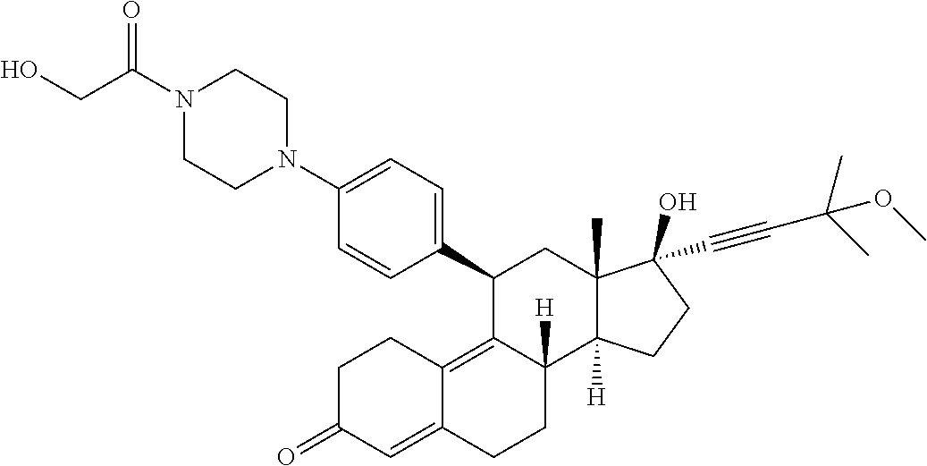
C1(C2=CC=C(N3CCN(C(CO)=O)CC3)C=C2)C2=C3C(=CC(=O)CC3)CCC2([H])C2([H])C(C)(C1)C(C#CC(C)(C)OC)(O)CC2
